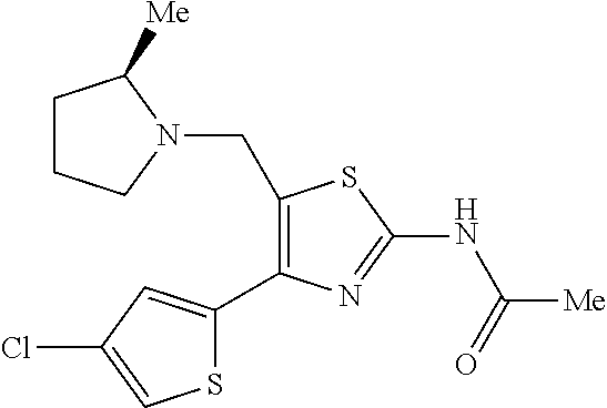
C1(CN2CCCC2[Me])=C(C2=CC(Cl)=CS2)N=C(NC([Me])=O)S1
